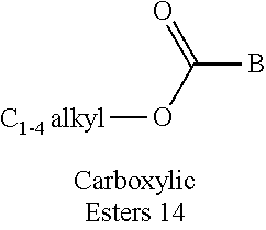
[C1-4 alkyl]OC(B)=O
